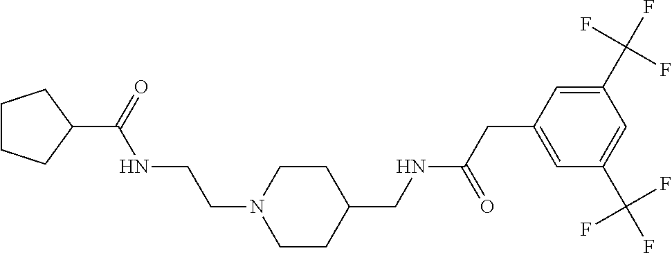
C1CCC(C(=O)NCCN2CCC(CNC(CC3=CC(C(F)(F)F)=CC(C(F)(F)F)=C3)=O)CC2)C1
